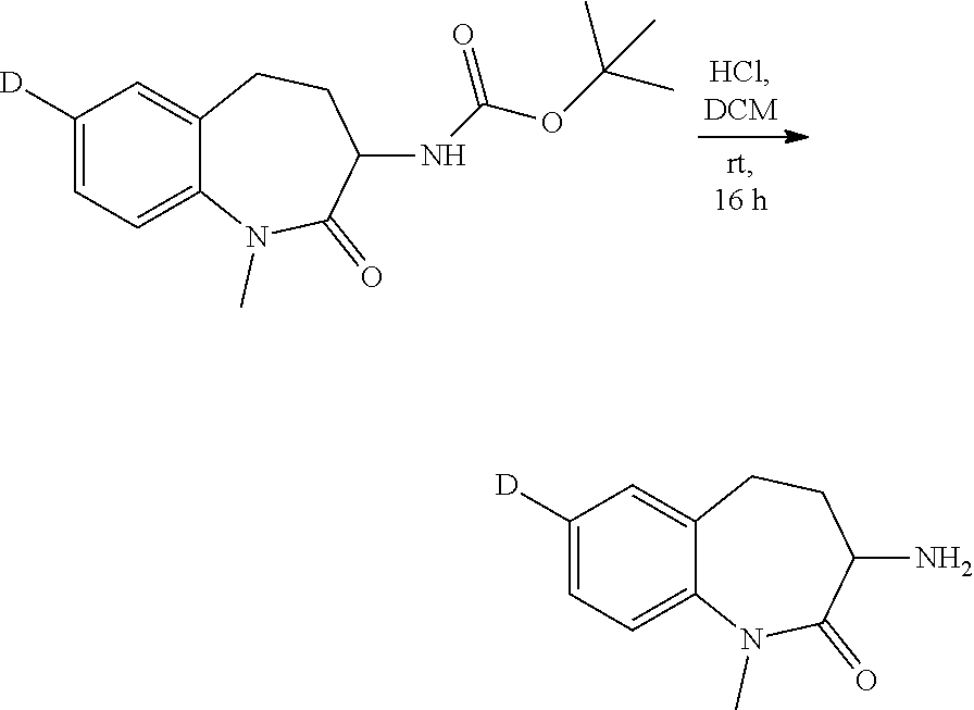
C1([D])=CC=C2C(=C1)CCC(NC(OC(C)(C)C)=O)C(=O)N2C.C1([D])=CC=C2C(=C1)CCC(N)C(=O)N2C
